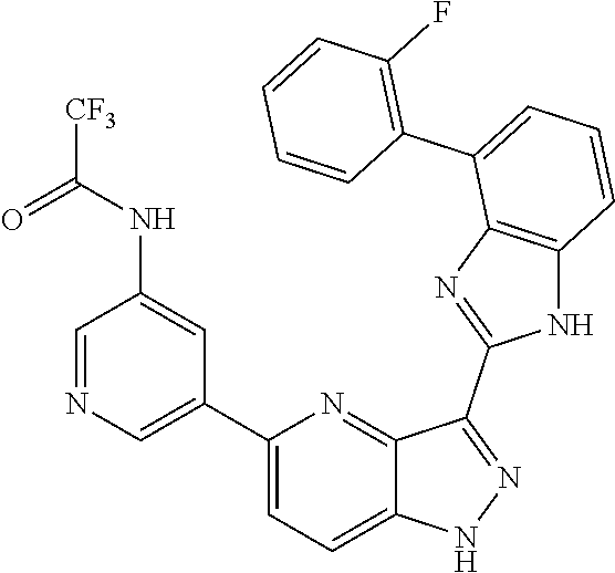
C1(C2=CN=CC(NC(=O)[CF3])=C2)=CC=C2C(=N1)C(C1=NC3=C(N1)C=CC=C3C1=C(F)C=CC=C1)=NN2
